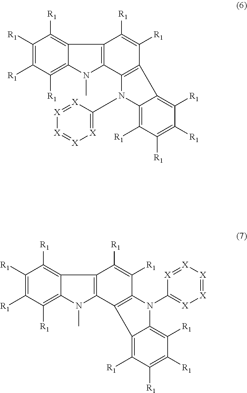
C1([R1])=C([R1])C([R1])=C2C3=C(N(C)C2=C1[R1])C1=C(C([R1])=C3[R1])C2=C([R1])C([R1])=C([R1])C([R1])=C2N1C1=[X][X]=[X][X]=[X]1.C1([R1])=C([R1])C([R1])=C2C3=C(C4=C(C([R1])=C3[R1])N(C3=[X][X]=[X][X]=[X]3)C3=C([R1])C([R1])=C([R1])C([R1])=C34)N(C)C2=C1[R1]
